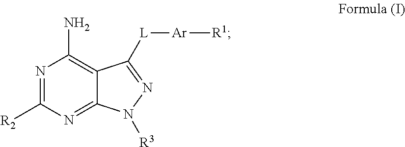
N1=C2C(=C(N)N=C1[R2])C([L][Ar][R1])=NN2[R3]
